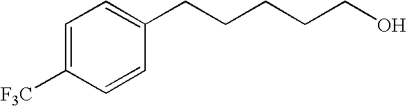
C1=C([F3C])C=CC(CCCCCO)=C1
